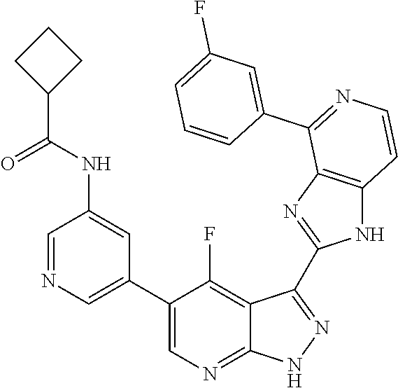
C1=NC=C(C2=CN=C3C(=C2F)C(C2=NC4=C(N2)C=CN=C4C2=CC(F)=CC=C2)=NN3)C=C1NC(C1CCC1)=O
